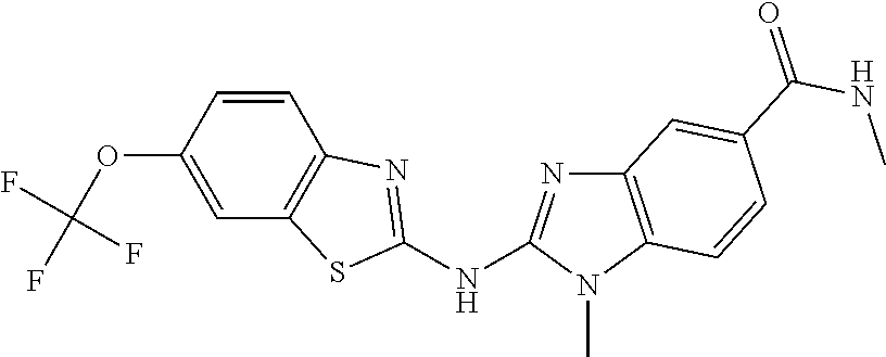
C1=C(OC(F)(F)F)C=CC2=C1SC(NC1=NC3=C(N1C)C=CC(C(=O)NC)=C3)=N2
